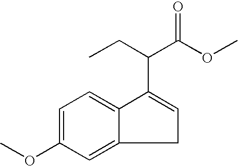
COC1=CC=C2C(=C1)CC=C2C(C(OC)=O)CC
